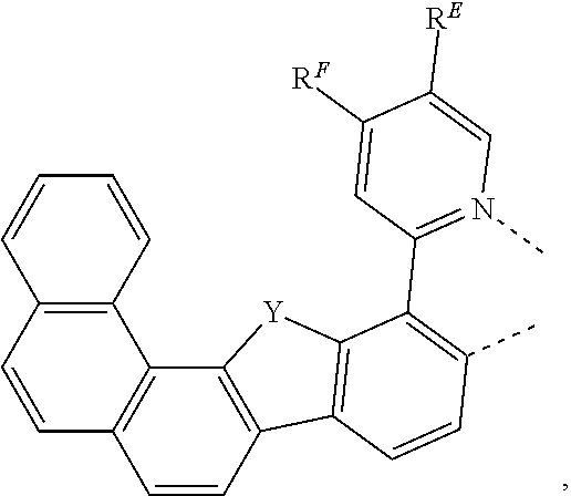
C1=CC2=C(C3=C1C=CC1=C3C=CC=C1)[Y]C1=C2C=CC(C)=C1C1=N(C)C=C([RE])C([RF])=C1
